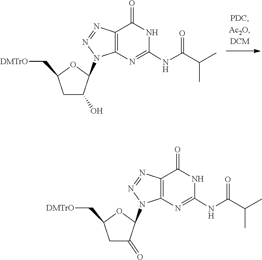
N1=NC2=C(N1C1OC(C[DMTrO])CC1O)N=C(NC(C(C)C)=O)NC2=O.C1(NC(C(C)C)=O)=NC2=C(N=NN2C2C(=O)CC(C[DMTrO])O2)C(=O)N1
